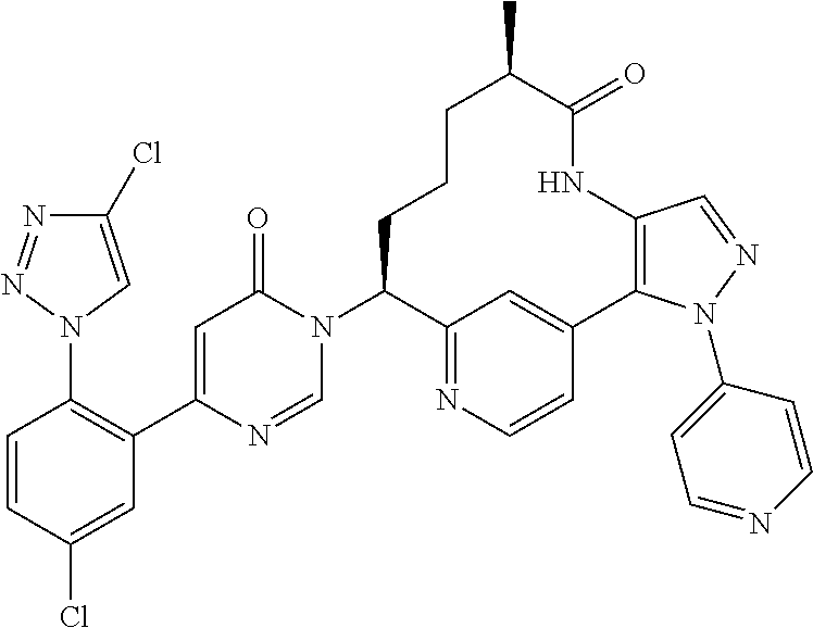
C1=CC(Cl)=CC(C2=CC(=O)N(C3C4=NC=CC(=C4)C4=C(NC(=O)C(C)CCC3)C=NN4C3=CC=NC=C3)C=N2)=C1N1C=C(Cl)N=N1
